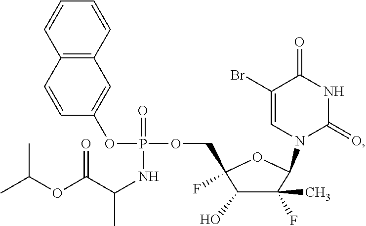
C1(Br)=CN(C2C(C)(F)C(O)C(COP(OC3=CC4=C(C=C3)C=CC=C4)(=O)NC(C(=O)OC(C)C)C)(F)O2)C(=O)NC1=O
